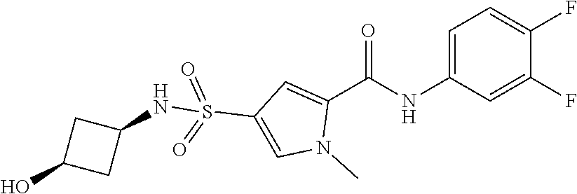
C1=C(NC(C2=CC(S(=O)(=O)NC3CC(O)C3)=CN2C)=O)C=C(F)C(F)=C1
